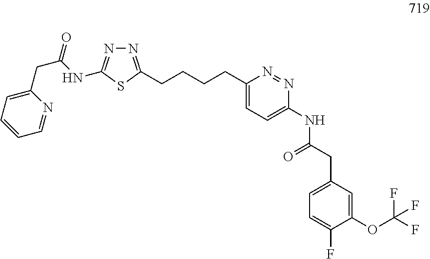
C1=CC=C(CC(NC2=NN=C(CCCCC3=CC=C(NC(CC4=CC=C(F)C(OC(F)(F)F)=C4)=O)N=N3)S2)=O)N=C1
